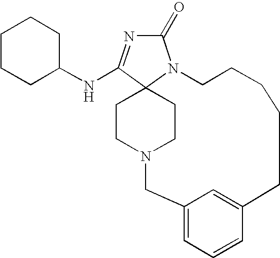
C1CCC(NC2=NC(=O)N3C24CCN(CC4)CC2=CC=CC(=C2)CCCCC3)CC1
